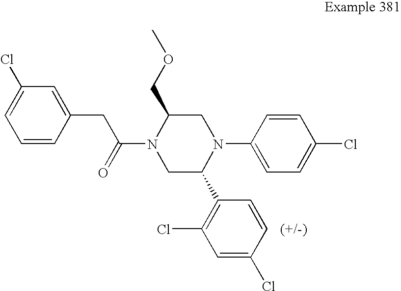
N1(C(=O)CC2=CC(Cl)=CC=C2)CC(C2=C(Cl)C=C(Cl)C=C2)N(C2=CC=C(Cl)C=C2)CC1COC
